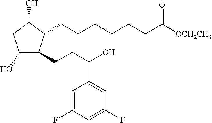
C(CCCC([OCH2CH3])=O)CCC1C(CCC(O)C2=CC(F)=CC(F)=C2)C(O)CC1O
